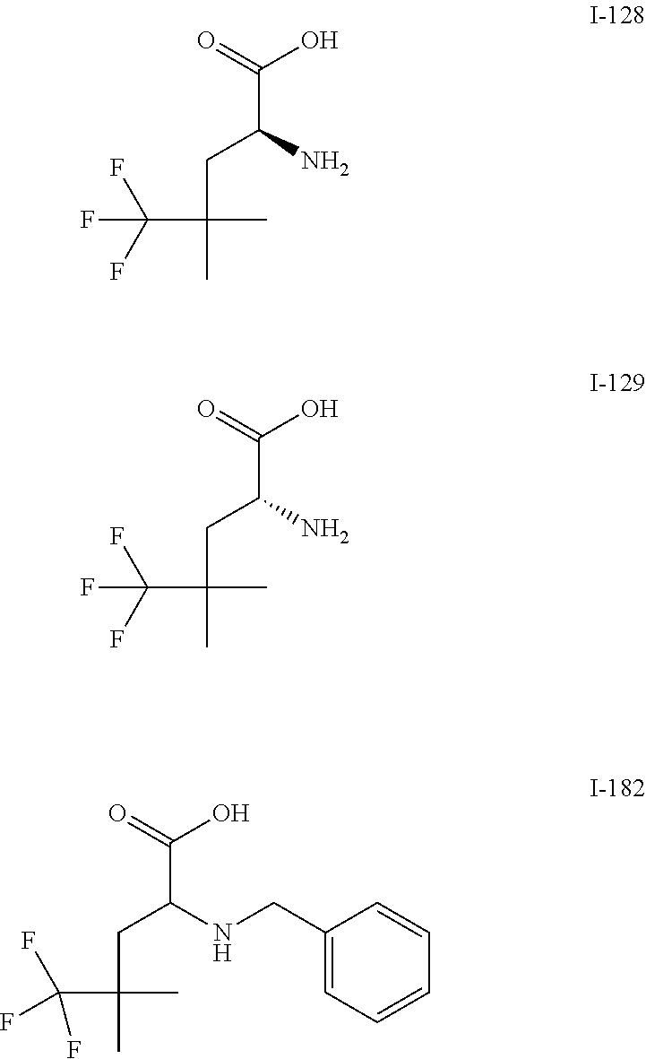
FC(F)(C(C)(CC(C(=O)O)N)C)F.FC(F)(C(C)(CC(C(=O)O)N)C)F.FC(F)(C(C)(CC(C(=O)O)NCC1=CC=CC=C1)C)F
